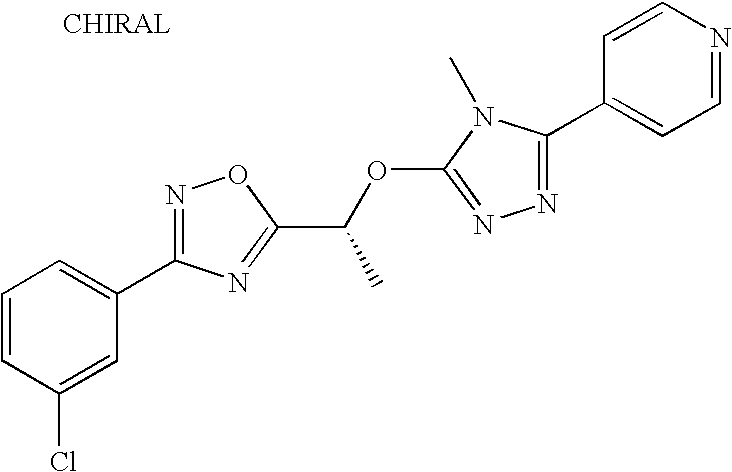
C1=CC(Cl)=CC(C2=NOC(C(OC3=NN=C(C4=CC=NC=C4)N3C)C)=N2)=C1
